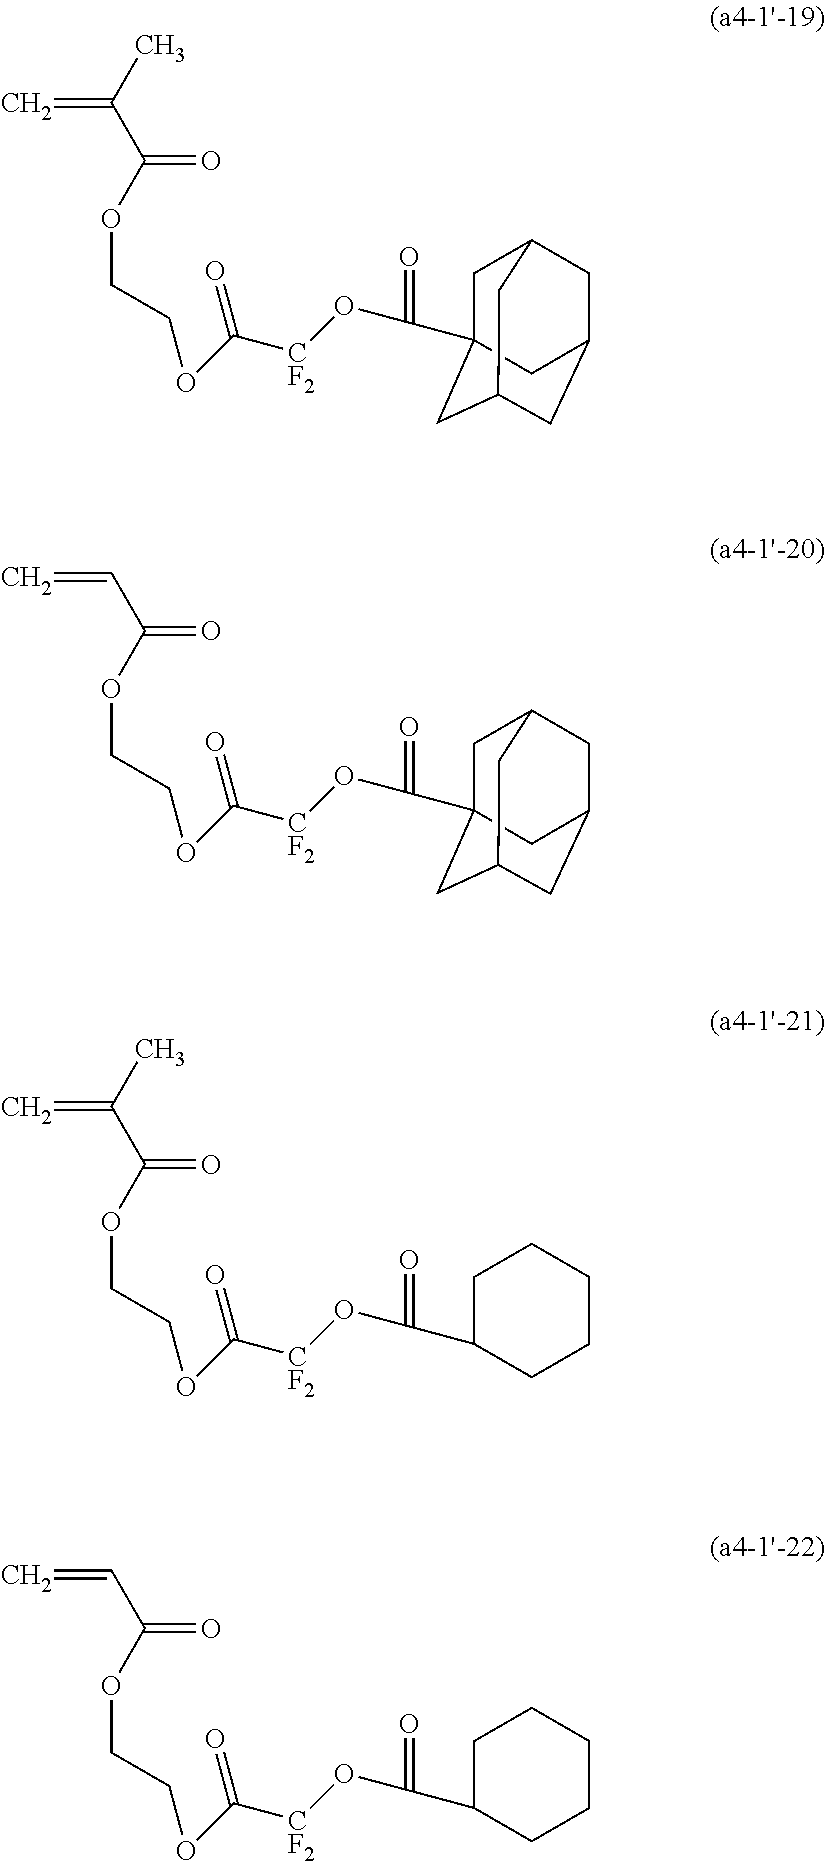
C=C(C)C(OCCOC([CF2]OC(C12CC3CC(CC(C1)C3)C2)=O)=O)=O.C=CC(OCCOC([CF2]OC(C12CC3CC(CC(C1)C3)C2)=O)=O)=O.C=C(C)C(OCCOC([CF2]OC(=O)C1CCCCC1)=O)=O.C=CC(OCCOC([CF2]OC(=O)C1CCCCC1)=O)=O
